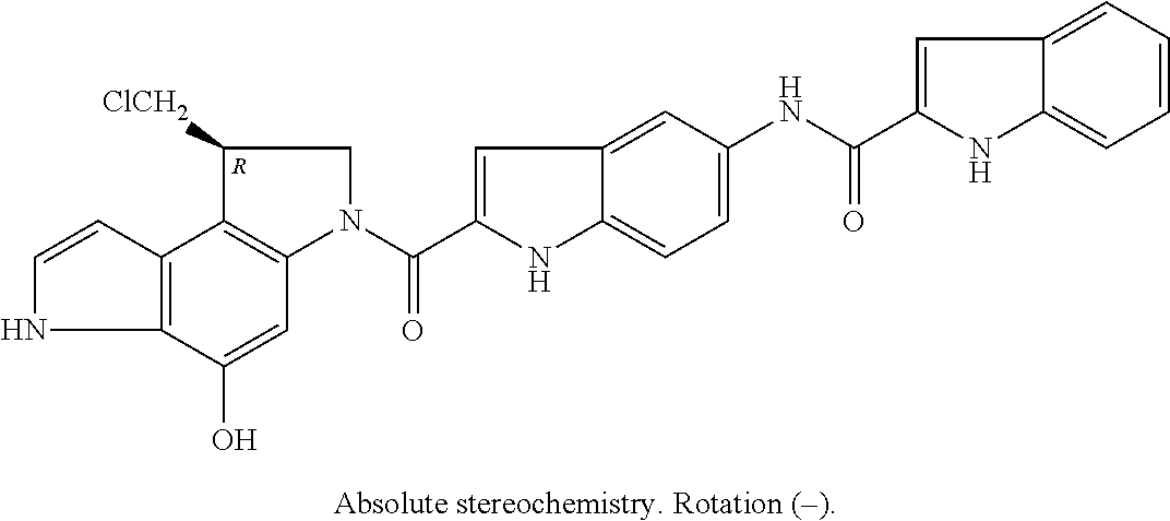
[R].N1C2=C(C=C1)C1=C(C=C2O)N(C(C2=CC3=CC(NC(=O)C4=CC5=CC=CC=C5N4)=CC=C3N2)=O)CC1[ClCH2]
